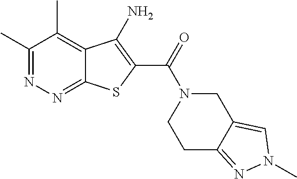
C1(C)=NN=C2C(=C1C)C(N)=C(C(=O)N1CC3=CN(C)N=C3CC1)S2
